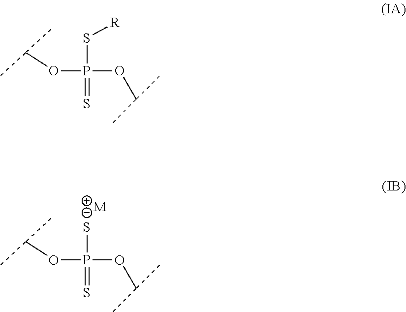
SP(=S)(OC(C)C)OC(C)C.[M].S(P(=S)(OC(C)C)OC(C)C)[R]
